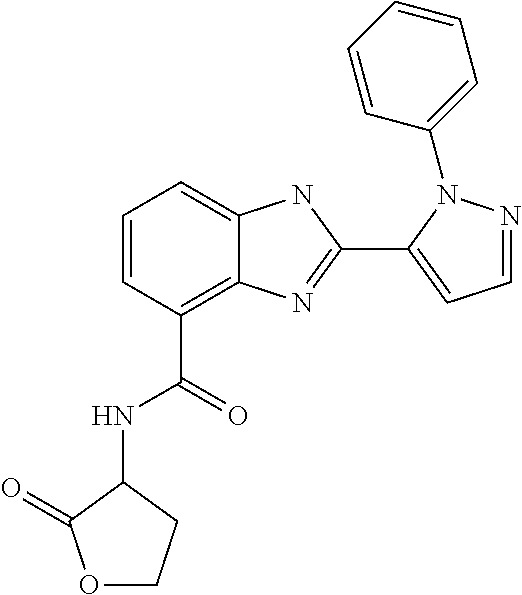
C1=CC(C(=O)NC2C(=O)OCC2)=C2C(=C1)NC(C1=CC=NN1C1=CC=CC=C1)=N2
